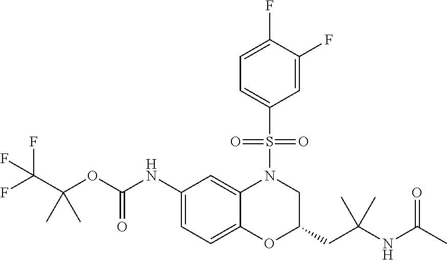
C1(NC(OC(C(F)(F)F)(C)C)=O)=CC=C2C(=C1)N(S(C1=CC=C(F)C(F)=C1)(=O)=O)CC(CC(NC(C)=O)(C)C)O2
